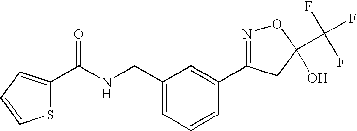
C1(C(NCC2=CC=CC(C3=NOC(C(F)(F)F)(O)C3)=C2)=O)=CC=CS1
